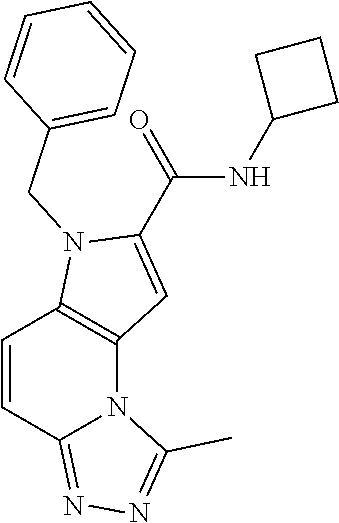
C(NC1CCC1)(C1=CC2=C(N1CC1=CC=CC=C1)C=CC1=NN=C(C)N21)=O
